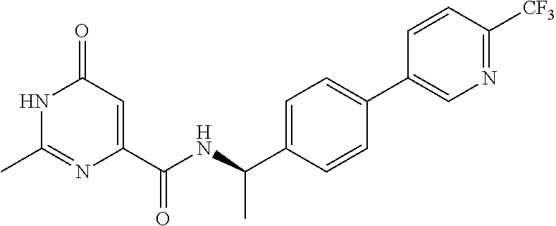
N1C(C)=NC(C(NC(C2=CC=C(C3=CN=C([CF3])C=C3)C=C2)C)=O)=CC1=O
